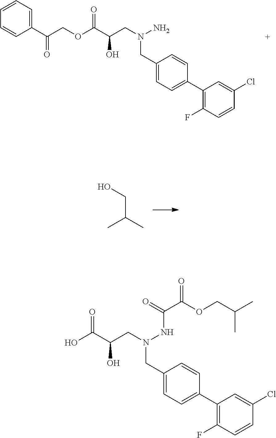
O(C(C(CN(N)CC1=CC=C(C2=C(F)C=CC(Cl)=C2)C=C1)O)=O)CC(C1=CC=CC=C1)=O.OCC(C)C.OC(C(CN(NC(C(OCC(C)C)=O)=O)CC1=CC=C(C2=C(F)C=CC(Cl)=C2)C=C1)O)=O
